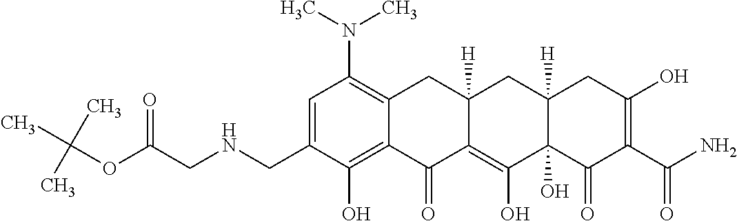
C1=C(CNCC(OC(C)(C)C)=O)C(O)=C2C(=C1N(C)C)CC1([H])C(=C(O)C3(O)C([H])(C1)CC(O)=C(C(N)=O)C3=O)C2=O
